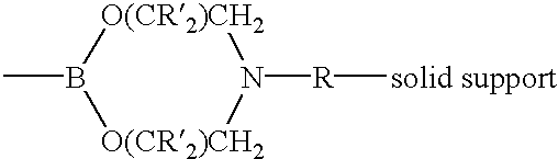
CB1[O(CR2)CH2]N([R][solid support])[O(CR2)CH2]1
